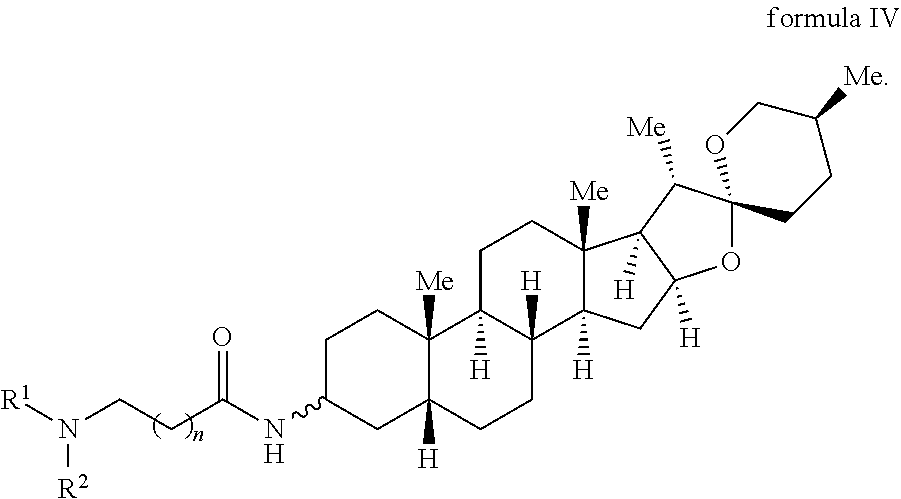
C1C(NC(CCN([R2])[R1])=O)CC2([H])C([Me])(C1)C1([H])C([H])(CC2)C2([H])C([Me])(CC1)C1([H])C([H])(C2)OC2(C1[Me])CCC([Me])CO2
